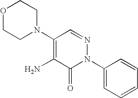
C1(N2N=CC(N3CCOCC3)=C(N)C2=O)=CC=CC=C1
